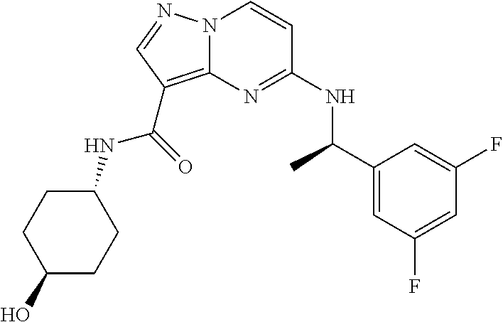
N(C1=NC2=C(C(NC3CCC(O)CC3)=O)C=NN2C=C1)C(C1=CC(F)=CC(F)=C1)C
